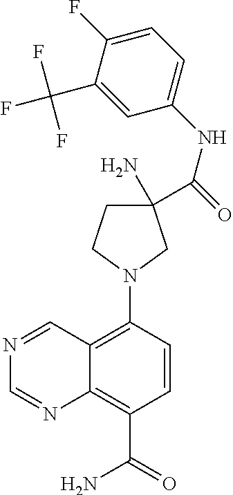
C1CN(C2=C3C(=C(C(=O)N)C=C2)N=CN=C3)CC1(N)C(NC1=CC=C(F)C(C(F)(F)F)=C1)=O
